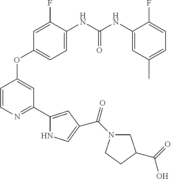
C1=C(NC(NC2=CC(C)=CC=C2F)=O)C(F)=CC(OC2=CC(C3=CC(C(N4CC(C(=O)O)CC4)=O)=CN3)=NC=C2)=C1
